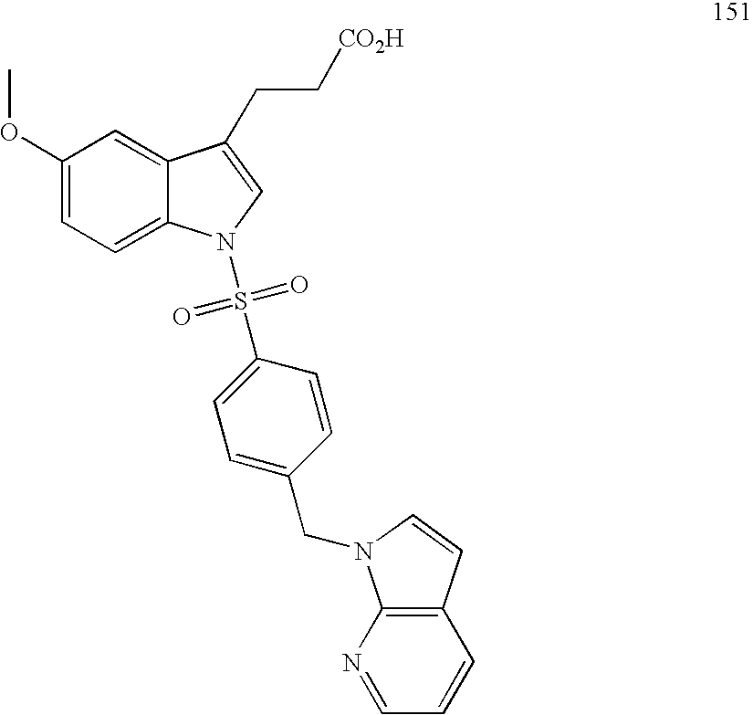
C1(OC)=CC=C2C(=C1)C(CC[CO2H])=CN2S(=O)(=O)C1=CC=C(CN2C3=C(C=C2)C=CC=N3)C=C1
